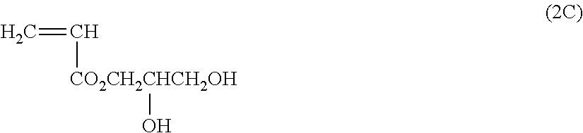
C=C[CO2CH2CHCH2OH]O
